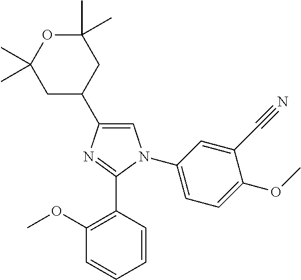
C1=C(C2CC(C)(C)OC(C)(C)C2)N=C(C2=C(OC)C=CC=C2)N1C1=CC=C(OC)C(C#N)=C1
